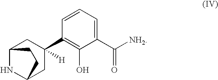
N1C2CC(C3=C(O)C(C([NH2])=O)=CC=C3)([H])CC1CC2
